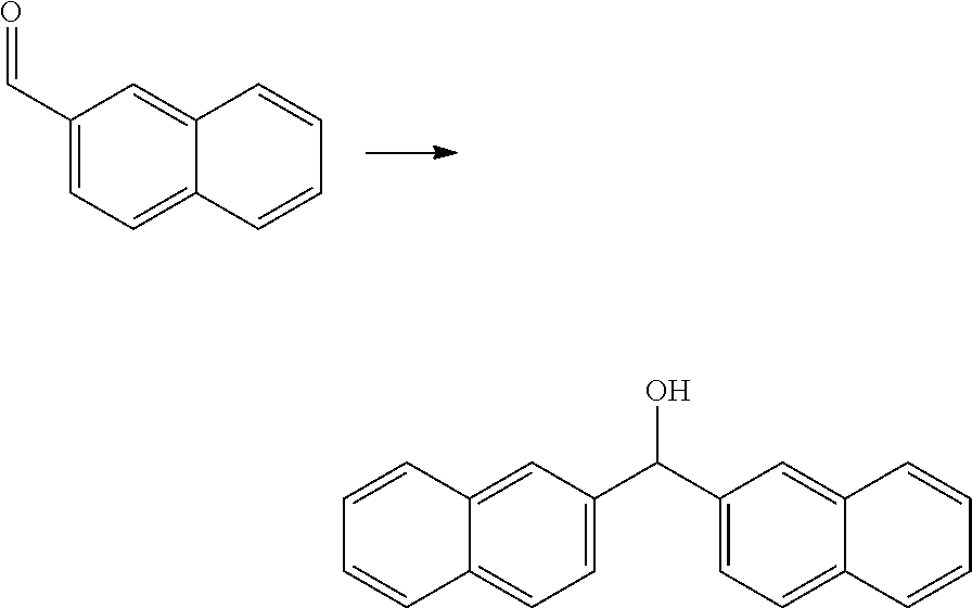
C(C1=CC=C2C(=C1)C=CC=C2)=O.C1(C(C2=CC=C3C(=C2)C=CC=C3)O)=CC=C2C(=C1)C=CC=C2
